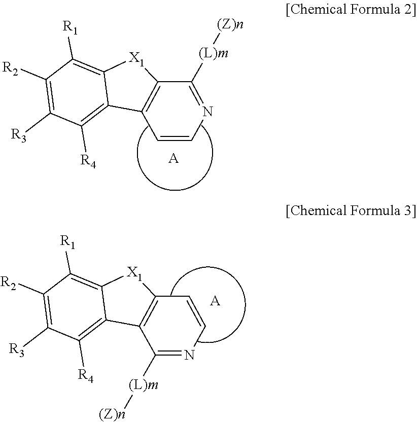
[A].C1([R2])=C([R3])C([R4])=C2C(=C1[R1])[X1]C1=C2C=CN=C1[(L)m][(Z)n].[A].C1([R2])=C([R3])C([R4])=C2C(=C1[R1])[X1]C1=C2C([(L)m][(Z)n])=NC=C1
